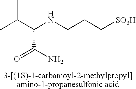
N(CCC[SO3H])C(C(C)C)C(=O)N
